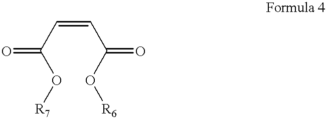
C(=CC(O[R7])=O)C(O[R6])=O
